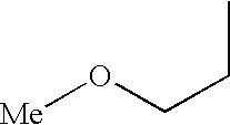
CCCO[Me]
